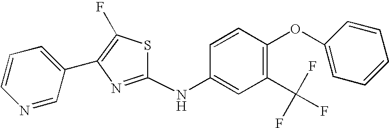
C1(C2=CC=CN=C2)=C(F)SC(NC2=CC(C(F)(F)F)=C(OC3=CC=CC=C3)C=C2)=N1
